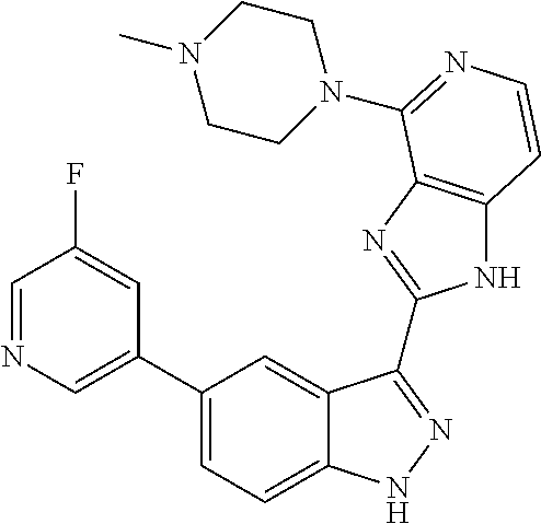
C1(C2=CC=C3C(=C2)C(C2=NC4=C(N2)C=CN=C4N2CCN(C)CC2)=NN3)=CN=CC(F)=C1
